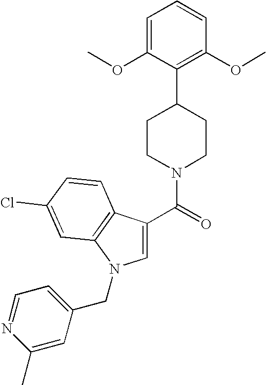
C1(C(=O)N2CCC(C3=C(OC)C=CC=C3OC)CC2)=CN(CC2=CC=NC(C)=C2)C2=C1C=CC(Cl)=C2
